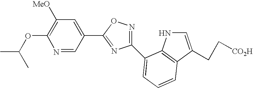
N1=CC(C2=NC(C3=CC=CC4=C3NC=C4CC[CO2H])=NO2)=CC([MeO])=C1OC(C)C
